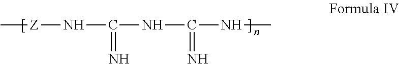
[Z](NC(=N)NC(=N)NC)C
